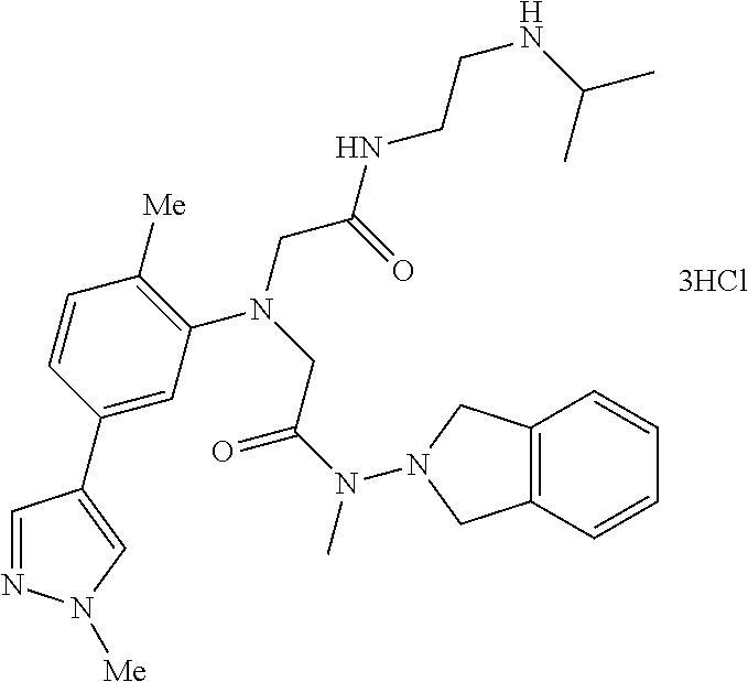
C1=CC(C2=CN([Me])N=C2)=CC(N(CC(N(C)N2CC3=C(C=CC=C3)C2)=O)CC(NCCNC(C)C)=O)=C1[Me]
